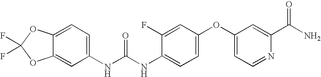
C12=CC(NC(NC3=CC=C(OC4=CC=NC(C(=O)N)=C4)C=C3F)=O)=CC=C1OC(F)(F)O2
